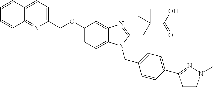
C1(COC2=CC=C3C(=C2)N=C(CC(C)(C(=O)O)C)N3CC2=CC=C(C3=NN(C)C=C3)C=C2)=CC=C2C(=N1)C=CC=C2
